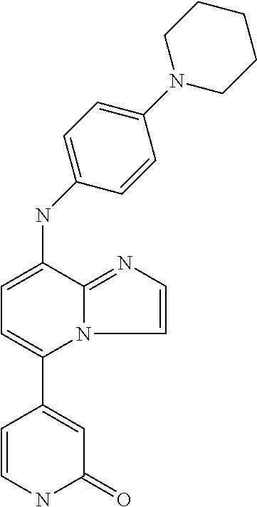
N(C1=CC=C(C2=CC(=O)NC=C2)N2C1=NC=C2)C1=CC=C(N2CCCCC2)C=C1
